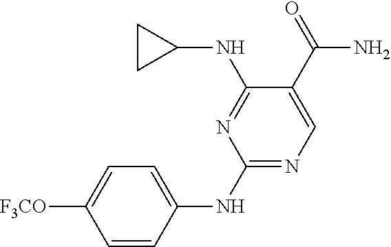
C1(NC2=CC=C([F3CO])C=C2)=NC=C(C(=O)N)C(NC2CC2)=N1
